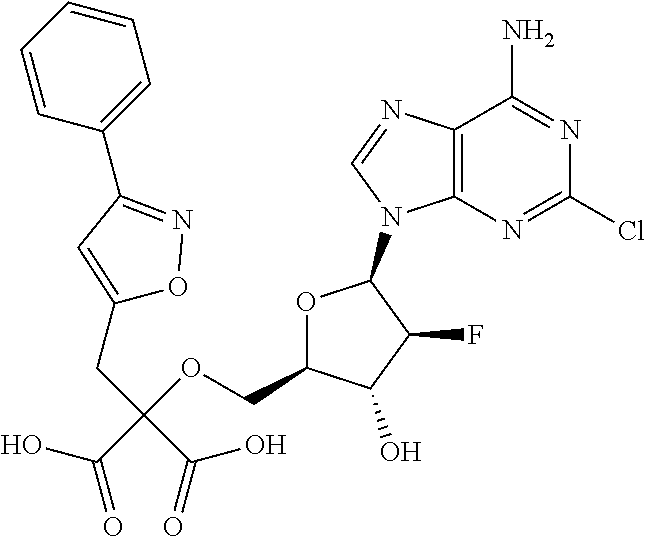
C12=C(N=CN1C1OC(COC(CC3=CC(C4=CC=CC=C4)=NO3)(C(=O)O)C(O)=O)C(O)C1F)C(N)=NC(Cl)=N2
